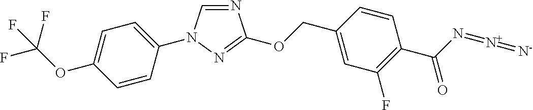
N1=CN(C2=CC=C(OC(F)(F)F)C=C2)N=C1OCC1=CC(F)=C(C(N=[N+]=[N-])=O)C=C1
